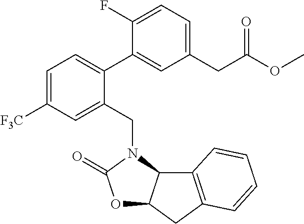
C1(F)=CC=C(CC(OC)=O)C=C1C1=CC=C([F3C])C=C1CN1C2C(OC1=O)CC1=C2C=CC=C1
